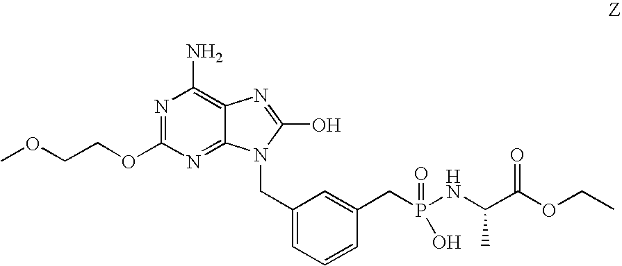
C12=NC(OCCOC)=NC(N)=C1N=C(O)N2CC1=CC=CC(CP(NC(C(OCC)=O)C)(=O)O)=C1
